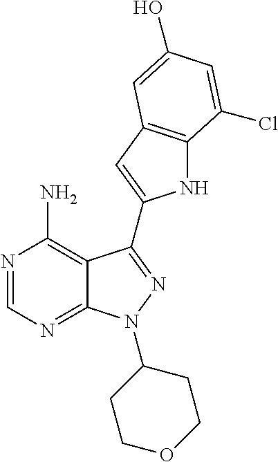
N1=CN=C2C(=C1N)C(C1=CC3=C(N1)C(Cl)=CC(O)=C3)=NN2C1CCOCC1
